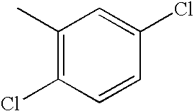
C1(C)=C(Cl)C=CC(Cl)=C1
